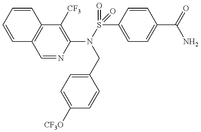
C1=CC=CC2=C1C=NC(N(CC1=CC=C([CF3O])C=C1)S(C1=CC=C(C(=O)N)C=C1)(=O)=O)=C2[CF3]
